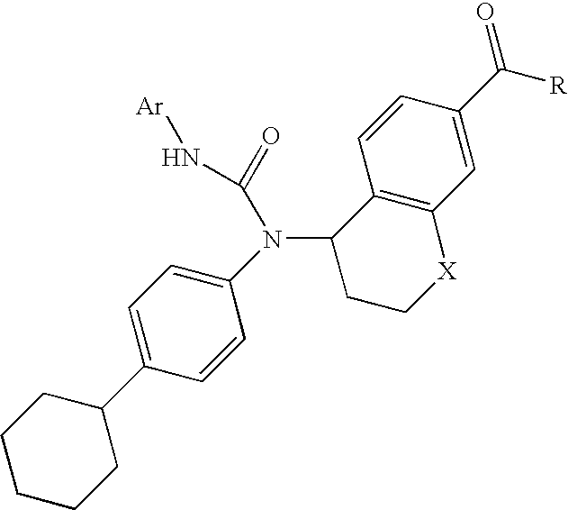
N(C(=O)N[Ar])(C1=CC=C(C2CCCCC2)C=C1)C1CC[X]C2=C1C=CC(C(=O)[R])=C2
